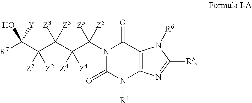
[R7]C(C(C(C(C(N1C(=O)N([R4])C2=C(C1=O)N([R6])C([R5])=N2)([Z5])[Z5])([Z4])[Z4])([Z3])[Z3])([Z2])[Z2])([Y])O
